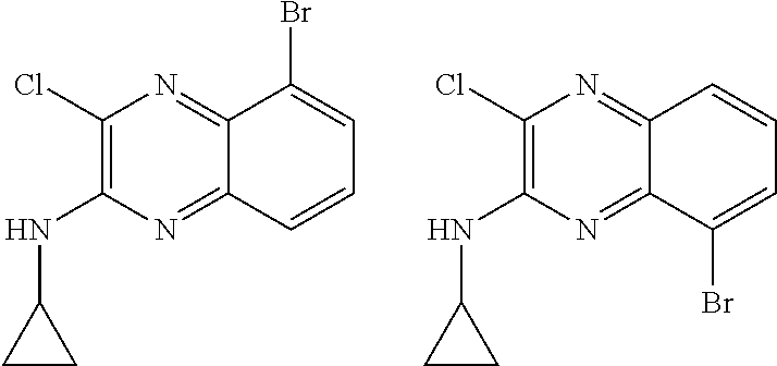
C1(Cl)=C(NC2CC2)N=C2C(=N1)C(Br)=CC=C2.C1(Cl)=C(NC2CC2)N=C2C(=N1)C=CC=C2Br
